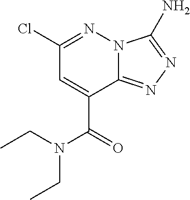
C1(Cl)=NN2C(=NN=C2N)C(C(N(CC)CC)=O)=C1
